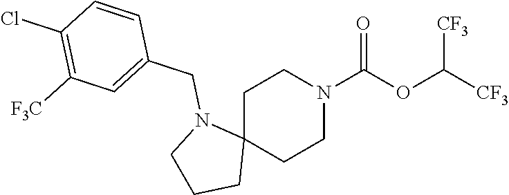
C1C2(CCN(C(OC([CF3])[CF3])=O)C1)N(CC1=CC([F3C])=C(Cl)C=C1)CCC2
